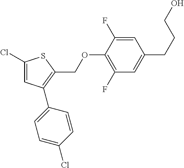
C1=C(Cl)SC(COC2=C(F)C=C(CCCO)C=C2F)=C1C1=CC=C(Cl)C=C1
